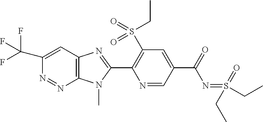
C1(C(F)(F)F)=CC2=C(N=N1)N(C)C(C1=C(S(=O)(=O)CC)C=C(C(N=S(=O)(CC)CC)=O)C=N1)=N2
